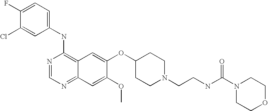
C1=C(Cl)C(F)=CC=C1NC1=C2C(=NC=N1)C=C(OC)C(OC1CCN(CCNC(N3CCOCC3)=O)CC1)=C2
